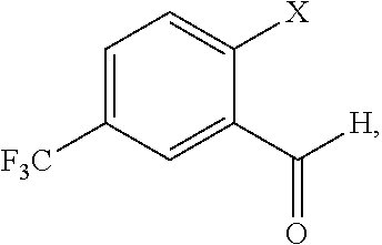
C1=C([F3C])C=C(C(=O)[H])C([X])=C1
